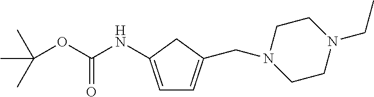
C1=C(NC(OC(C)(C)C)=O)CC(CN2CCN(CC)CC2)=C1
